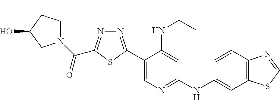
C1(C2=NN=C(C(N3CCC(O)C3)=O)S2)=CN=C(NC2=CC3=C(C=C2)N=CS3)C=C1NC(C)C
